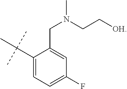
C1(C(C)(C)C)=CC=C(F)C=C1CN(C)CC[OH]
